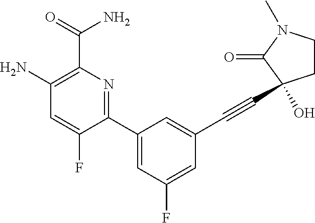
C1=C(F)C(C2=CC(F)=CC(C#CC3(O)CCN(C)C3=O)=C2)=NC(C(=O)N)=C1N
